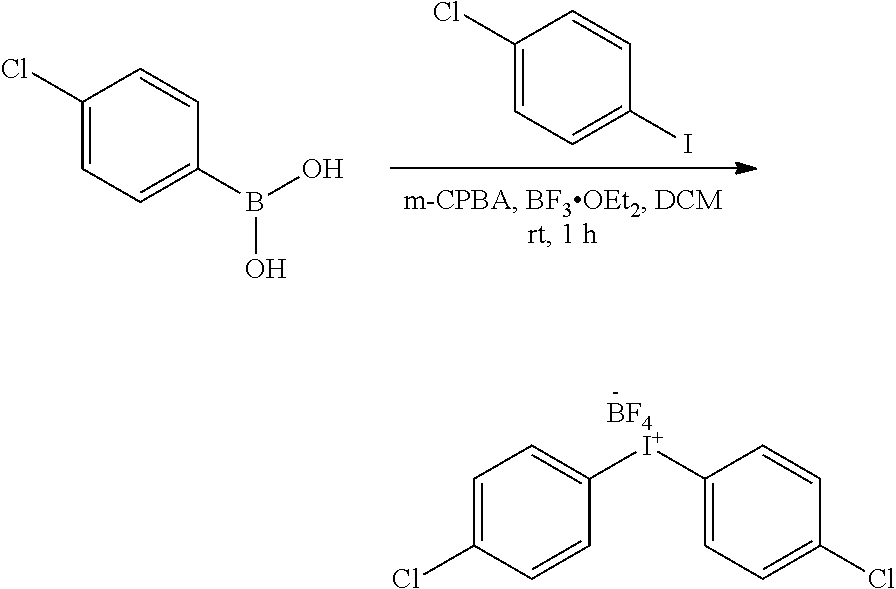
C1(Cl)=CC=C(I)C=C1.C1(Cl)=CC=C(B(O)O)C=C1.[I+](C1=CC=C(Cl)C=C1)C1=CC=C(Cl)C=C1.[BF4]
